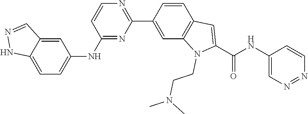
C1=C2C(=CC(NC3=NC(C4=CC5=C(C=C4)C=C(C(NC4=CN=NC=C4)=O)N5CCN(C)C)=NC=C3)=C1)C=NN2
